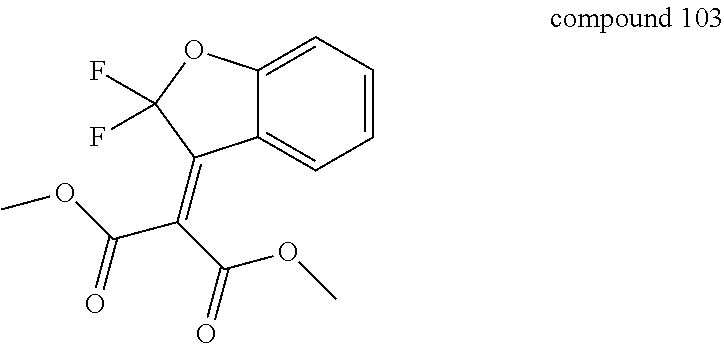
C12=CC=CC=C1C(=C(C(OC)=O)C(OC)=O)C(F)(F)O2
